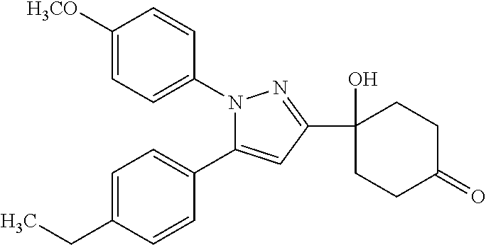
C1=C(CC)C=CC(C2=CC(C3(O)CCC(=O)CC3)=NN2C2=CC=C([H3CO])C=C2)=C1
